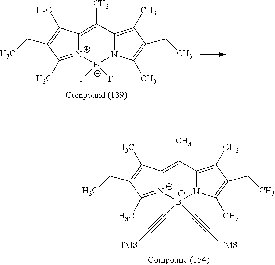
[N+]12=C(C)C(CC)=C(C)C1=C(C)C1=C(C)C(CC)=C(C)N1[B-]2(C#C[TMS])C#C[TMS].[N+]12=C(C)C(CC)=C(C)C1=C(C)C1=C(C)C(CC)=C(C)N1[B-]2(F)F
